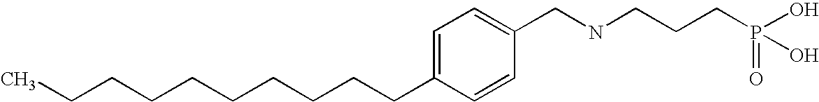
C1=C(CCCCCCCCCC)C=CC(CNCCCP(O)(=O)O)=C1
